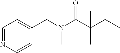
C1=NC=CC(CN(C(C(CC)(C)C)=O)C)=C1
